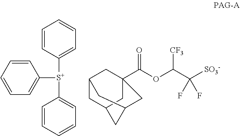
C1=CC=CC=C1[S+](C1=CC=CC=C1)C1=CC=CC=C1.C12CC3CC(C(OC(C([SO3-])(F)F)[CF3])=O)(C1)CC(C3)C2
